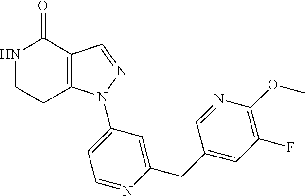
C12=C(C=NN1C1=CC=NC(CC3=CC(F)=C(OC)N=C3)=C1)C(=O)NCC2
